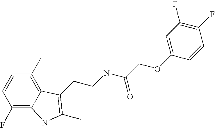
C1(F)=C2C(=C(C)C=C1)C(CCNC(COC1=CC(F)=C(F)C=C1)=O)=C(C)N2
